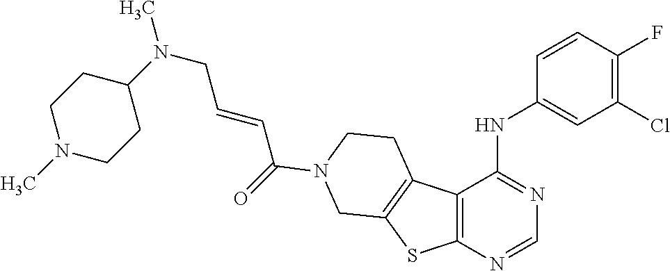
N(CC=CC(=O)N1CCC2=C(SC3=C2C(NC2=CC(Cl)=C(F)C=C2)=NC=N3)C1)(C)C1CCN(C)CC1
